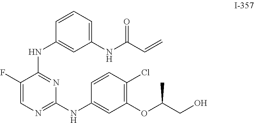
C1=CC(Cl)=C(OC(CO)C)C=C1NC1=NC=C(F)C(NC2=CC(NC(C=C)=O)=CC=C2)=N1
